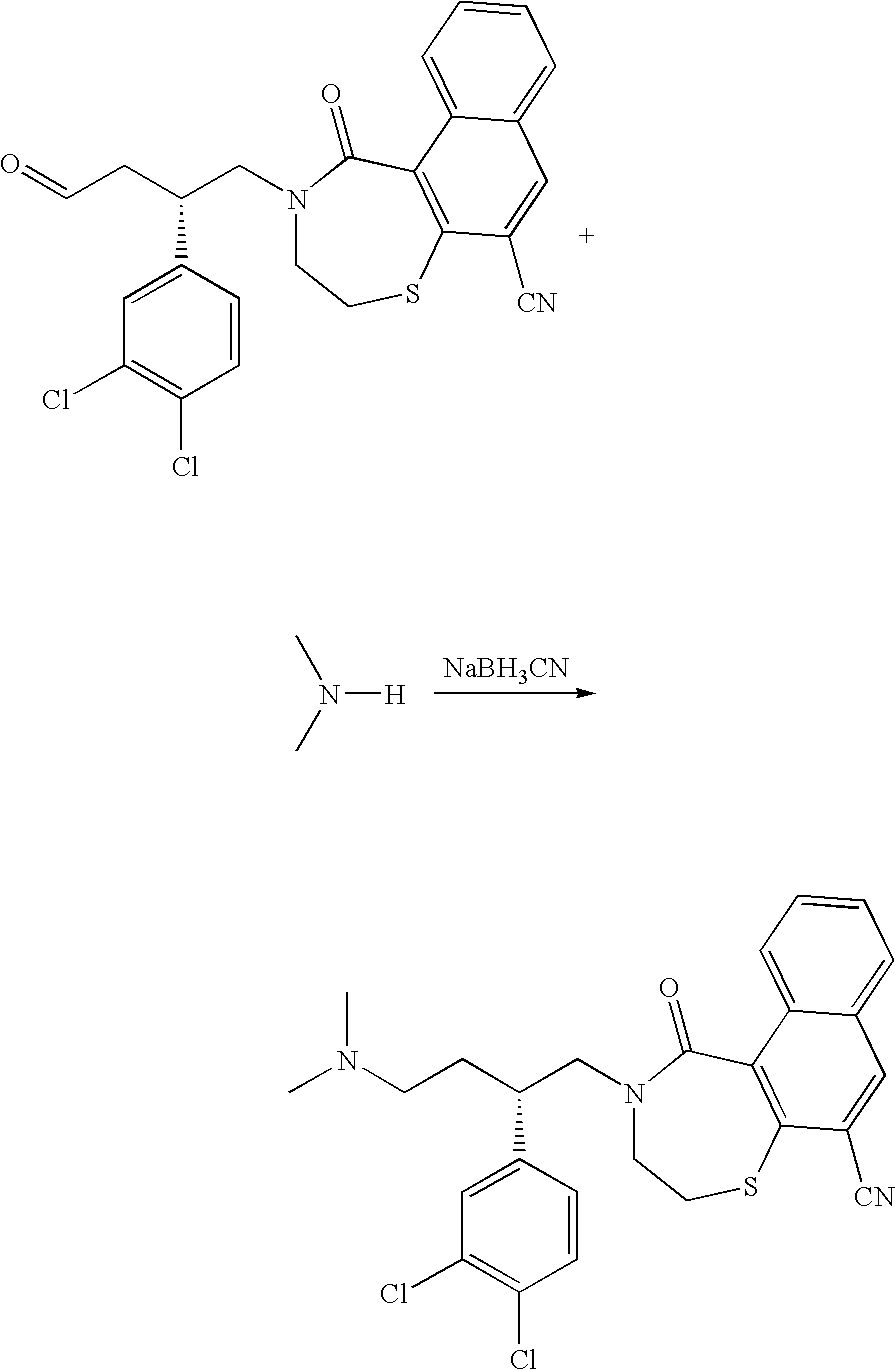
C1=C(C(CC=O)CN2CCSC3=C(C2=O)C2=CC=CC=C2C=C3[CN])C=CC(Cl)=C1Cl.[NaBH3CN].N([H])(C)C.C1=C(C(CCN(C)C)CN2CCSC3=C(C2=O)C2=CC=CC=C2C=C3[CN])C=CC(Cl)=C1Cl
